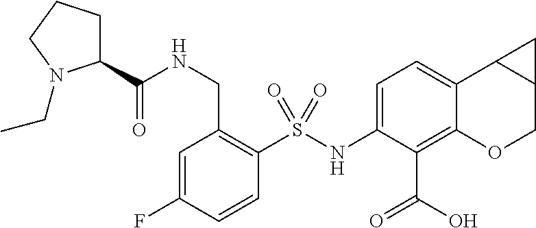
C1(S(NC2=CC=C3C(=C2C(O)=O)OCC2C3C2)(=O)=O)=C(CNC(=O)C2CCCN2CC)C=C(F)C=C1
